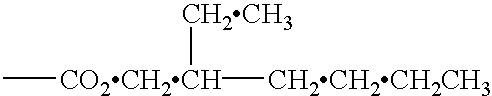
C[CO2CH2CH]([CH2CH2CH2CH3])[CH2CH3]
